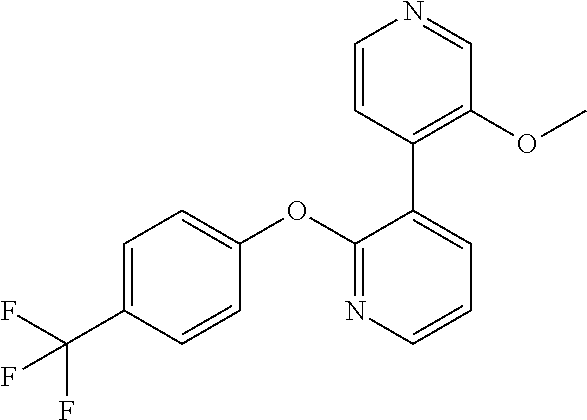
C1=C(C(F)(F)F)C=CC(OC2=NC=CC=C2C2=C(OC)C=NC=C2)=C1
